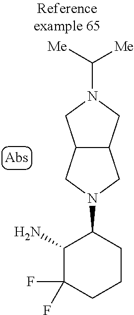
NC1C(F)(F)CCCC1N1CC2C(C1)CN(C([Me])[Me])C2
